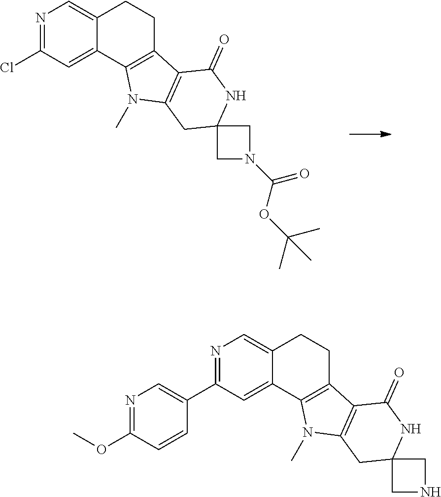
N1=C(Cl)C=C2C(=C1)CCC1=C2N(C)C2=C1C(=O)NC1(C2)CN(C(OC(C)(C)C)=O)C1.N1=C(C2=CN=C(OC)C=C2)C=C2C(=C1)CCC1=C2N(C)C2=C1C(=O)NC1(C2)CNC1
